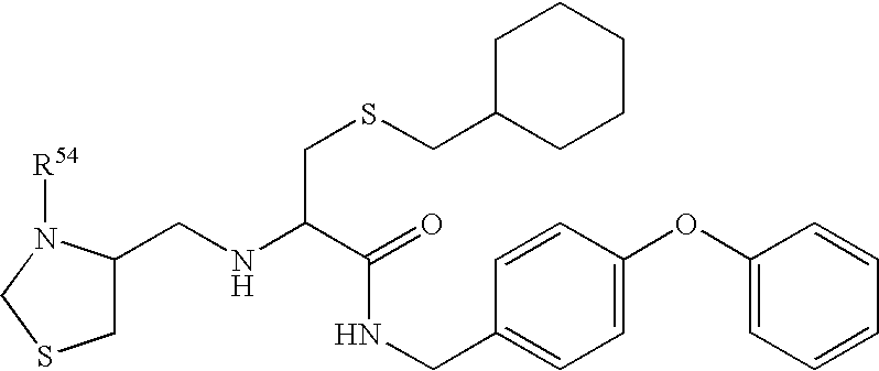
C1C(CNC(C(NCC2=CC=C(OC3=CC=CC=C3)C=C2)=O)CSCC2CCCCC2)N([R54])CS1
